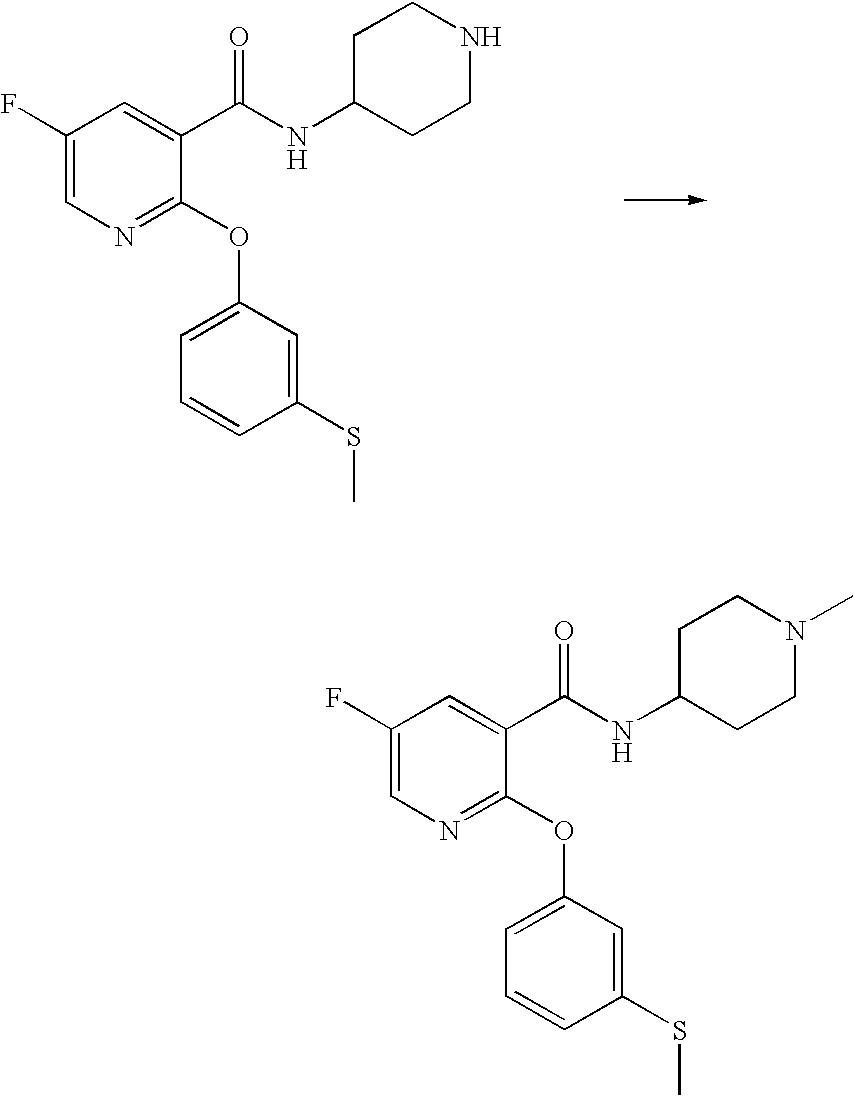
C1(F)=CN=C(OC2=CC=CC(SC)=C2)C(C(NC2CCNCC2)=O)=C1.C1(F)=CN=C(OC2=CC=CC(SC)=C2)C(C(NC2CCN(C)CC2)=O)=C1
